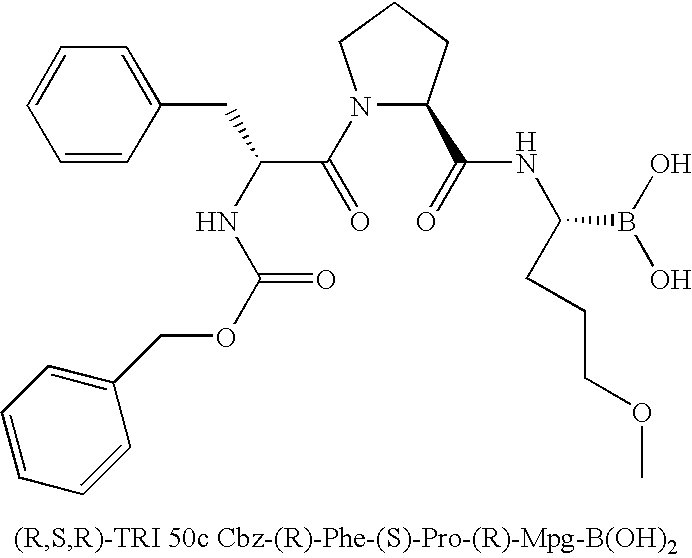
N1(C(=O)C(CC2=CC=CC=C2)NC(OCC2=CC=CC=C2)=O)C(C(=O)NC(B(O)O)CCCOC)CCC1
